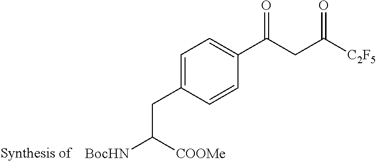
C1=C(CC([BocHN])[COOMe])C=CC(C(CC([C2F5])=O)=O)=C1
